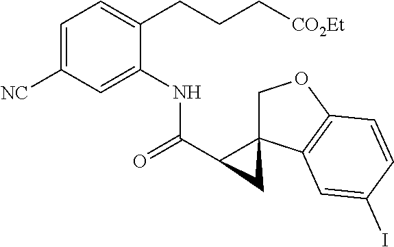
C1C2(C(C(=O)NC3=CC([NC])=CC=C3CCC[CO2Et])C2)C2=C(O1)C=CC(I)=C2
